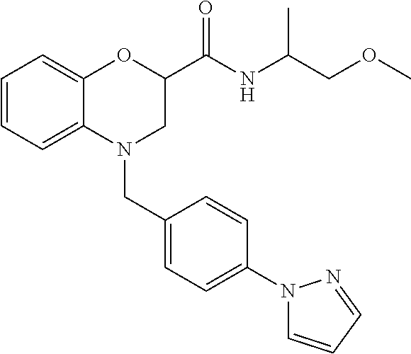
C1=CC=C2C(=C1)OC(C(NC(COC)C)=O)CN2CC1=CC=C(N2C=CC=N2)C=C1
